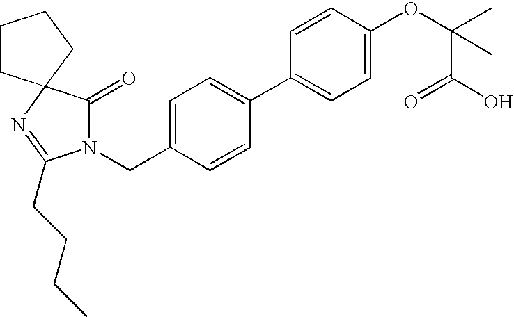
C1CC2(CC1)N=C(CCCC)N(CC1=CC=C(C3=CC=C(OC(C(O)=O)(C)C)C=C3)C=C1)C2=O
